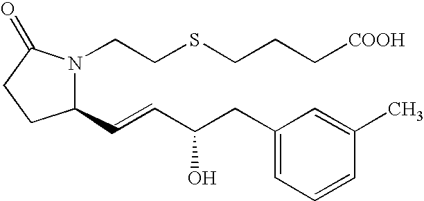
C1(C=CC(CC2=CC=CC(C)=C2)O)N(CCSCCC[COOH])C(=O)CC1
